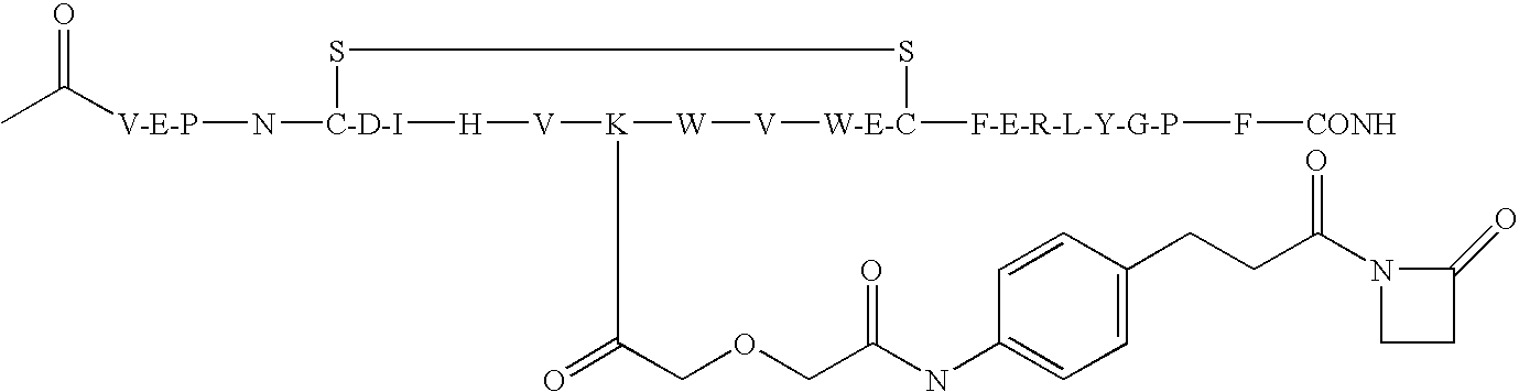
[V-E-P](N[C-D-I]1SS[W-E-C]([F-E-R-L-Y-G-P]F[CONH])[V][W][K](C(COCC(NC2=CC=C(CCC(N3C(=O)CC3)=O)C=C2)=O)=O)[V][H]1)C(C)=O
